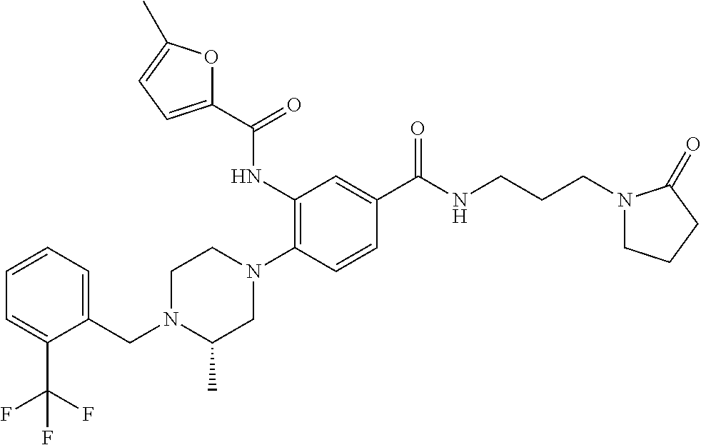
N1(CC2=CC=CC=C2C(F)(F)F)C(C)CN(C2=C(NC(C3=CC=C(C)O3)=O)C=C(C(NCCCN3CCCC3=O)=O)C=C2)CC1
